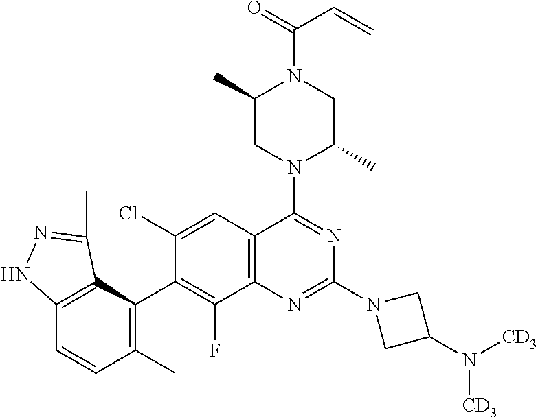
C12=C(C(C3=C(F)C4=C(C=C3Cl)C(N3C(C)CN(C(C=C)=O)C(C)C3)=NC(N3CC(N([CD3])[CD3])C3)=N4)=C(C)C=C1)C(C)=NN2
